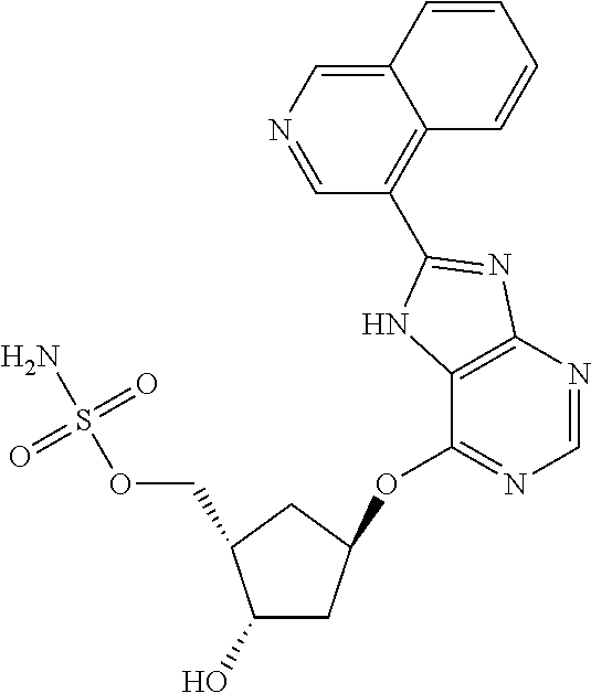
OC1CC(OC2=NC=NC3=C2NC(C2=C4C(=CN=C2)C=CC=C4)=N3)CC1COS(N)(=O)=O
